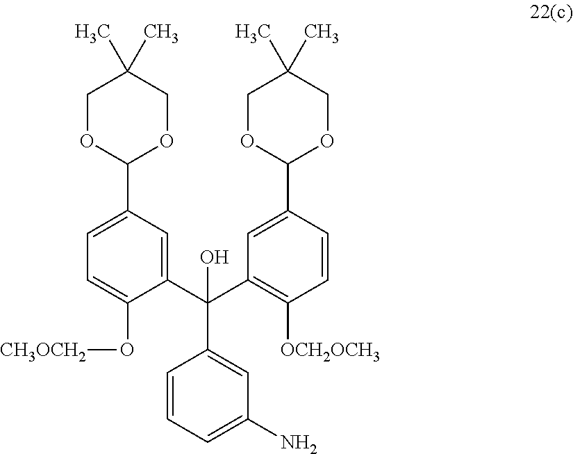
C1=CC=C(N)C=C1C(C1=CC(C2OCC(C)(C)CO2)=CC=C1O[CH3OCH2])(C1=C([OCH2OCH3])C=CC(C2OCC(C)(C)CO2)=C1)O
